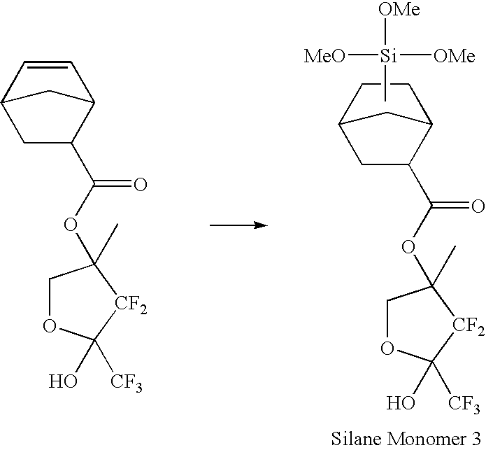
C[Si]([MeO])([OMe])[OMe].C1=CC2CC(C(OC3(C)COC(O)([CF3])[CF2]3)=O)C1C2.C12CC(C(OC3(C)COC(O)([CF3])[CF2]3)=O)C(C1)CC2
